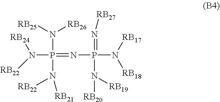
N(P(N([RB26])[RB25])(N([RB21])[RB22])=NP(=N[RB27])(N([RB17])[RB18])N([RB19])[RB20])([RB22])[RB24]
